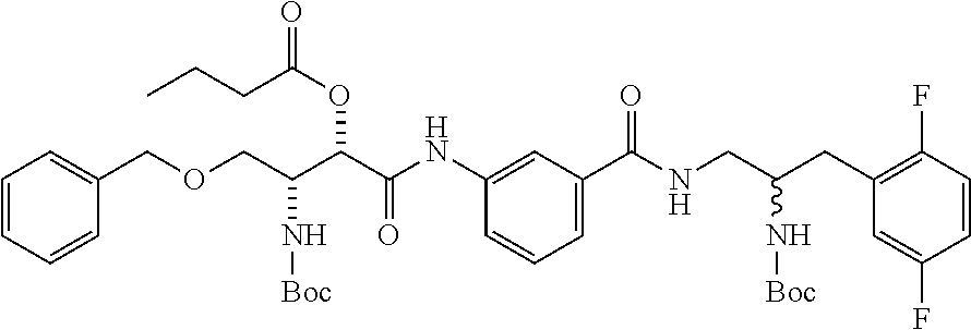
C1=CC=CC(COCC(C(C(NC2=CC(C(NCC(CC3=C(F)C=CC(F)=C3)N[Boc])=O)=CC=C2)=O)OC(=O)CCC)N[Boc])=C1
